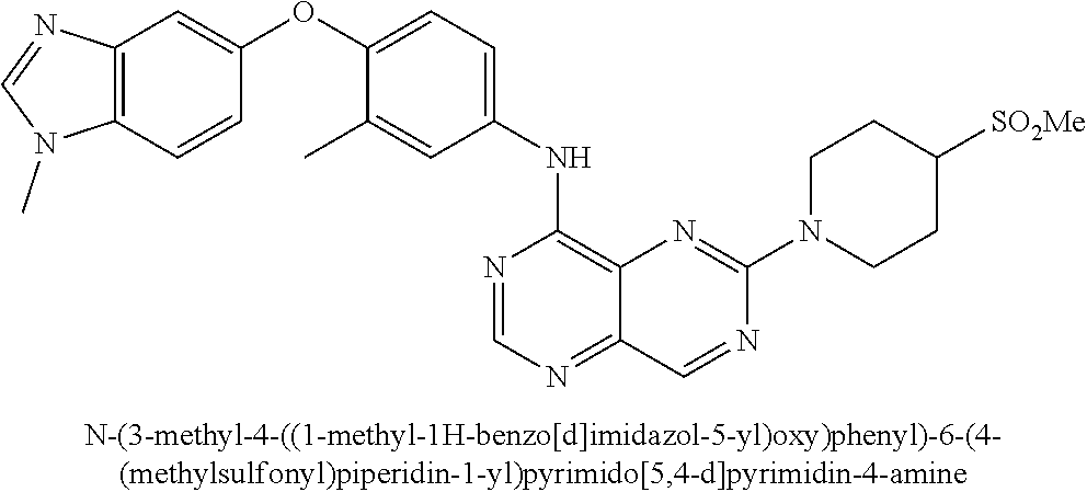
C12=C(C=CC(OC3=CC=C(NC4=C5C(=NC=N4)C=NC(N4CCC([SO2Me])CC4)=N5)C=C3C)=C1)N(C)C=N2
